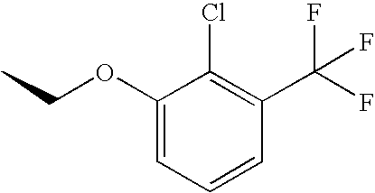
CCOC1=CC=CC(C(F)(F)F)=C1Cl
